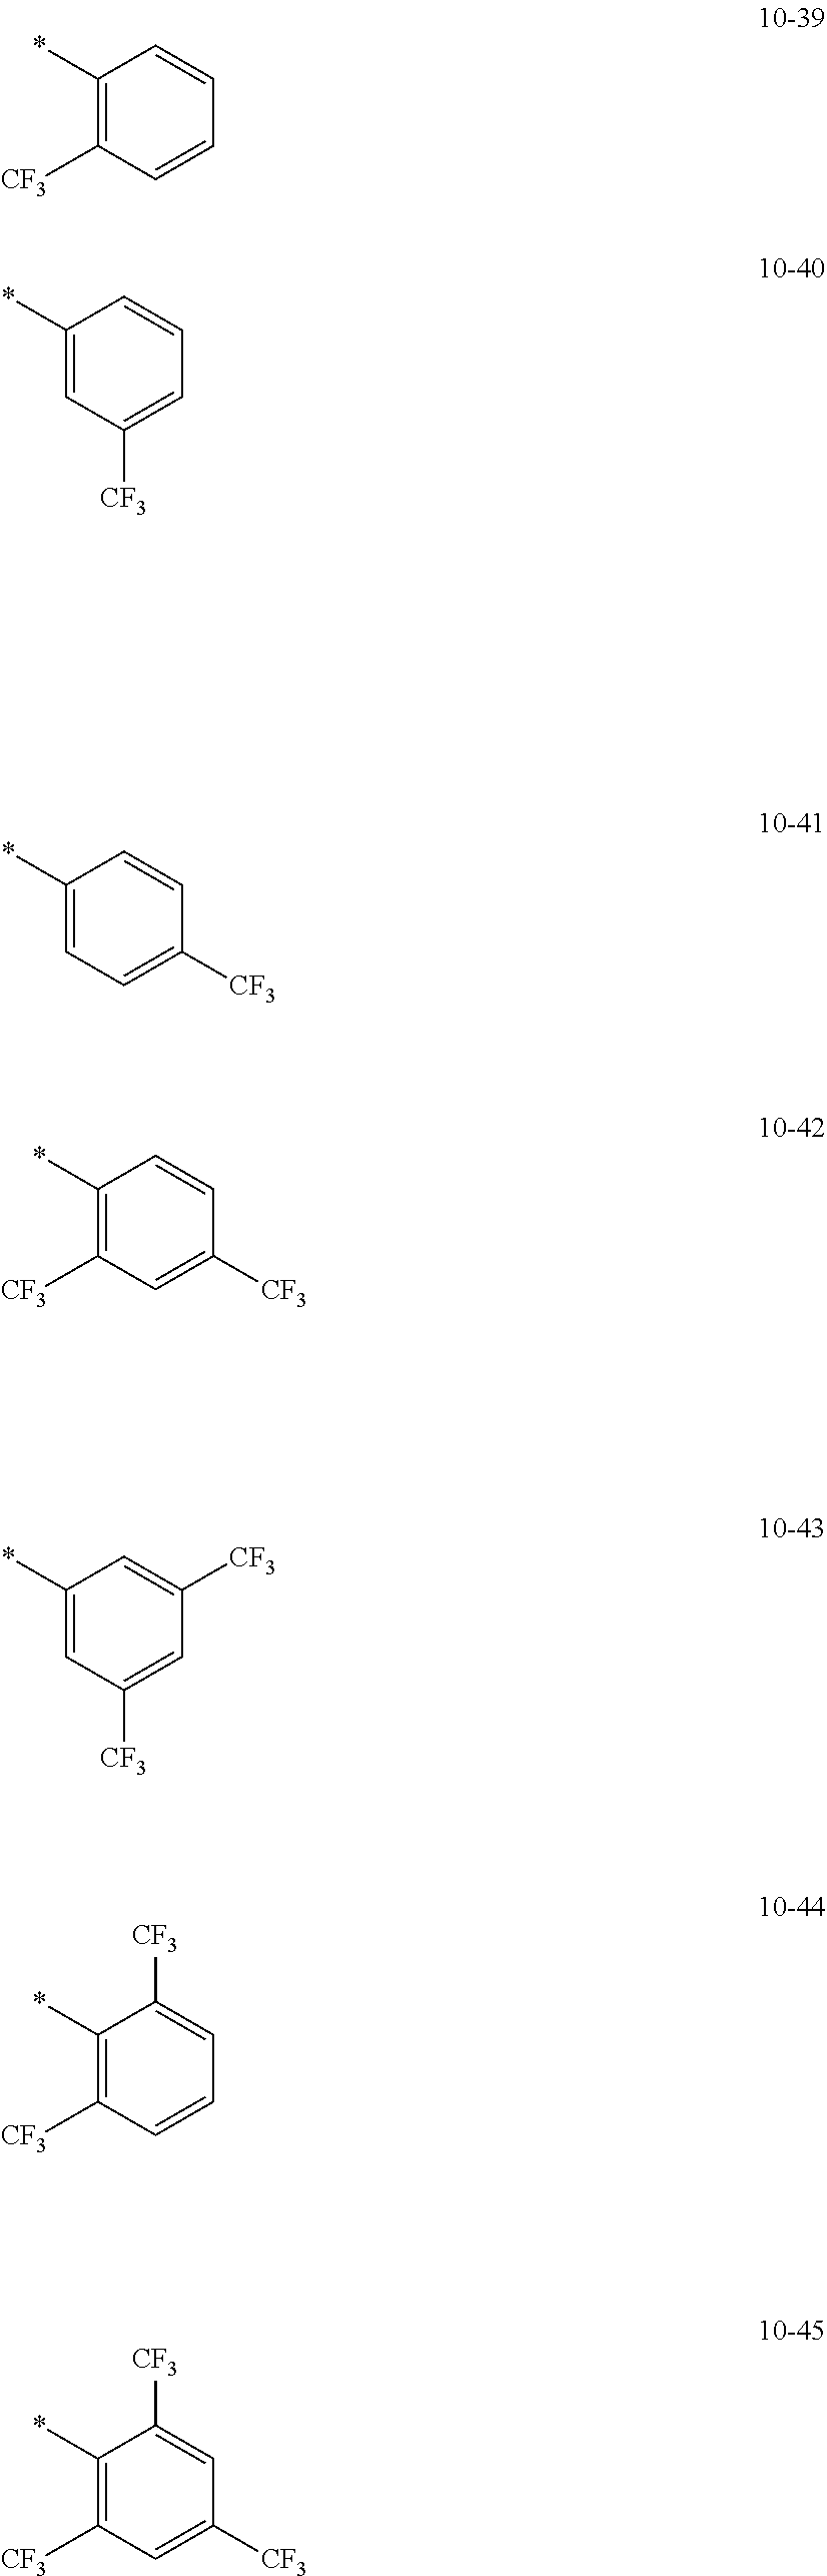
C1(*)=CC=C([CF3])C=C1.C1(*)=C([CF3])C=C([CF3])C=C1.C1(*)=CC([CF3])=CC([CF3])=C1.C1(*)=C([CF3])C=CC=C1[CF3].C1(*)=C([CF3])C=C([CF3])C=C1[CF3].C1(*)=C([CF3])C=CC=C1.C1(*)=CC([CF3])=CC=C1
